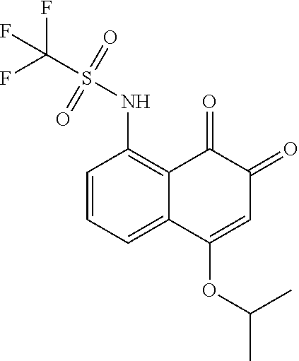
C1=CC=C2C(=C1NS(C(F)(F)F)(=O)=O)C(=O)C(=O)C=C2OC(C)C
